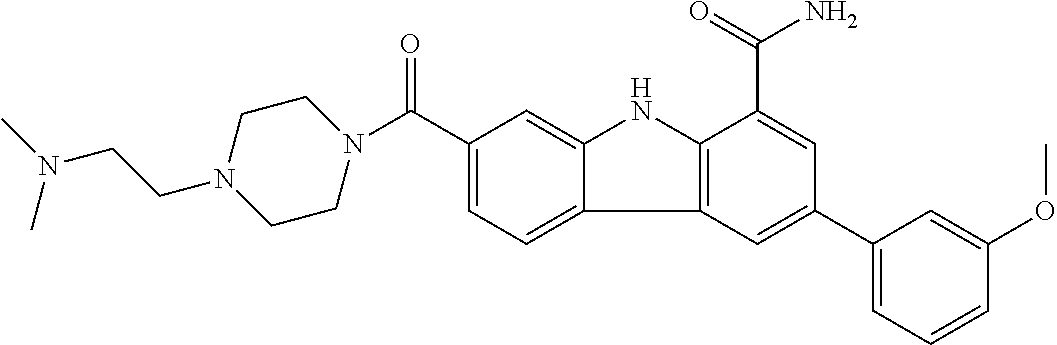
C1(C(=O)N2CCN(CCN(C)C)CC2)=CC=C2C(=C1)NC1=C2C=C(C2=CC=CC(OC)=C2)C=C1C(=O)N
